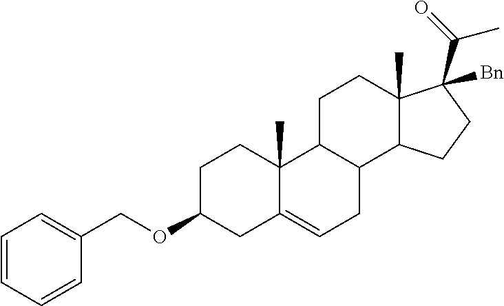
O(C1CC2=CCC3C(C2(C)CC1)CCC1(C)C3CCC1(C(C)=O)[Bn])CC1=CC=CC=C1
